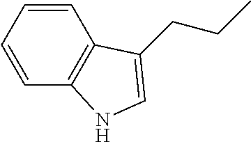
C1=CC=CC2=C1C(CCC)=CN2
